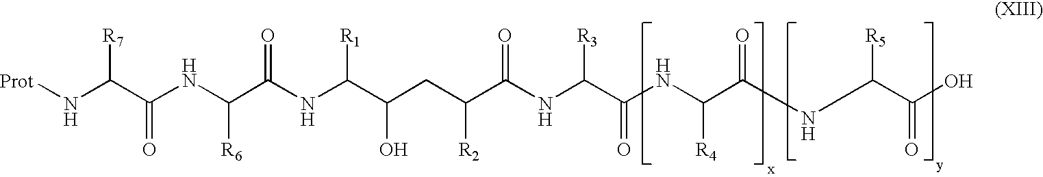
[Prot]NC(C(NC(C(NC(C(CC(C(NC(C(NC(C(=O)NC(C(O)=O)[R5])[R4])=O)[R3])=O)[R2])O)[R1])=O)[R6])=O)[R7]
